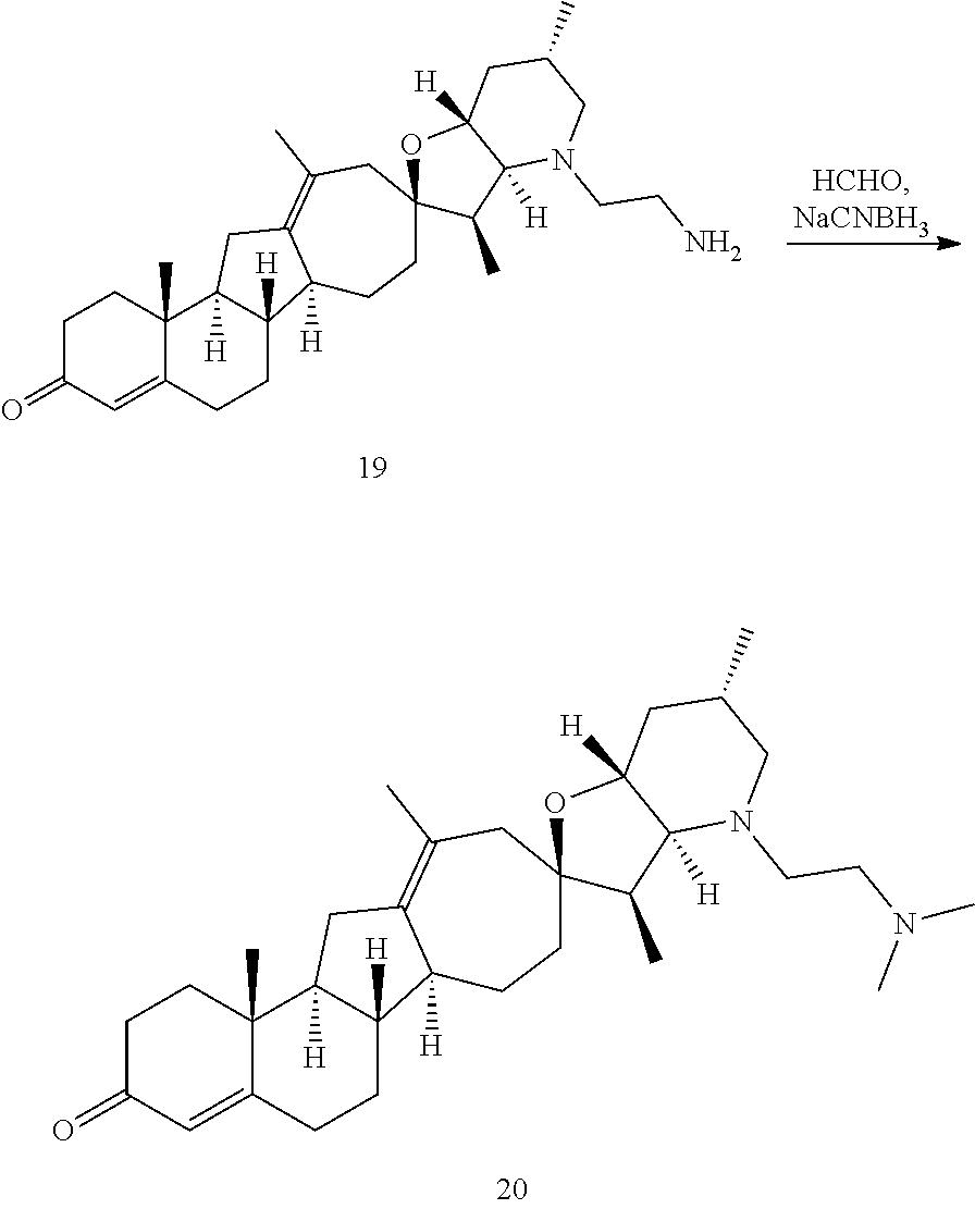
C1C(=O)C=C2C(C)(C1)C1([H])C([H])(CC2)C2([H])C(=C(C)CC3(C(C)C4([H])C([H])(O3)CC(C)CN4CCN(C)C)CC2)C1.C1C(=O)C=C2C(C)(C1)C1([H])C([H])(CC2)C2([H])C(=C(C)CC3(C(C)C4([H])C([H])(O3)CC(C)CN4CCN)CC2)C1
